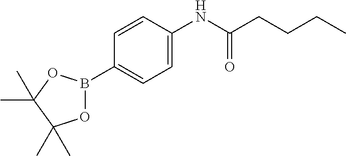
C1=CC(NC(CCCC)=O)=CC=C1B1OC(C)(C)C(C)(C)O1
